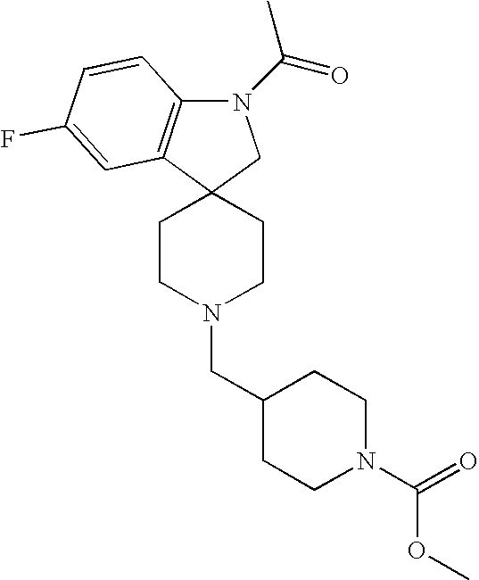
N1(C(C)=O)C2=C(C3(C1)CCN(CC1CCN(C(=O)OC)CC1)CC3)C=C(F)C=C2
